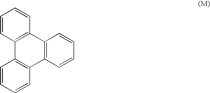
C1=CC=CC2=C1C1=C(C3=C2C=CC=C3)C=CC=C1
